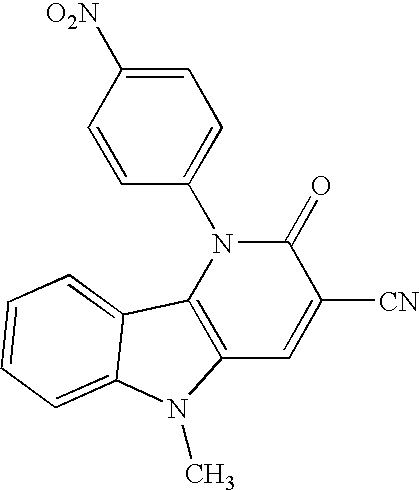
C1=C([O2N])C=CC(N2C3=C(C=C([CN])C2=O)N(C)C2=CC=CC=C32)=C1
